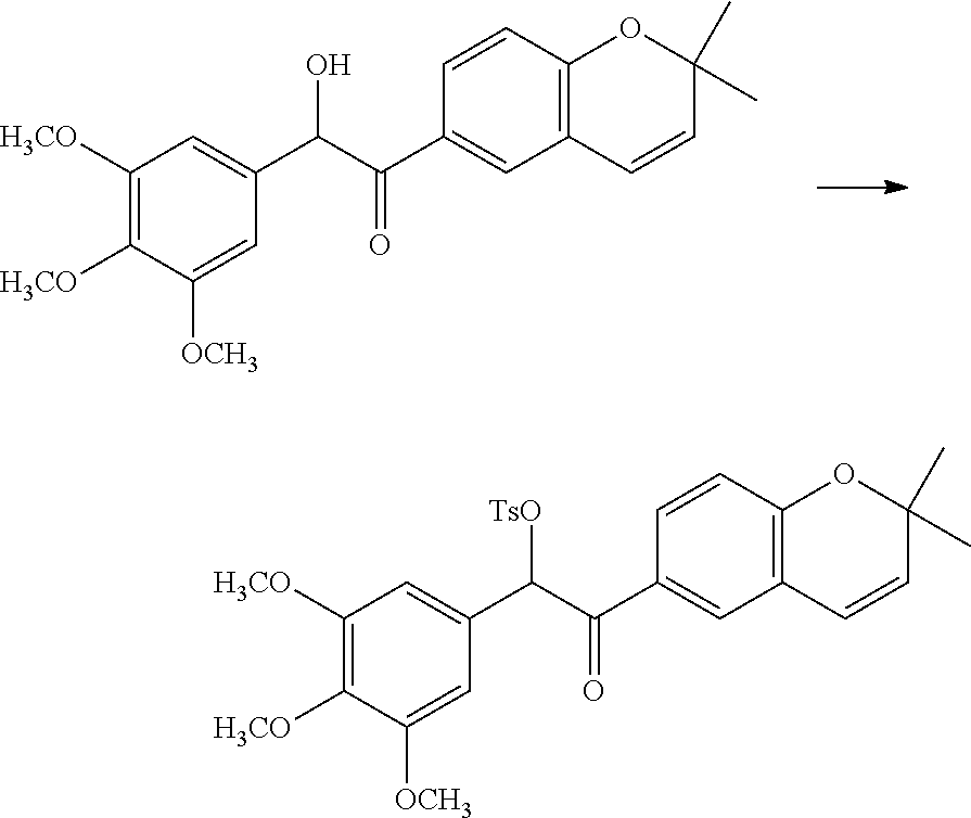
C1([H3CO])=C([H3CO])C=C(C(C(C2=CC3=C(C=C2)OC(C)(C)C=C3)=O)O)C=C1[OCH3].C1([H3CO])=C([H3CO])C=C(C(C(C2=CC3=C(C=C2)OC(C)(C)C=C3)=O)[TsO])C=C1[OCH3]
